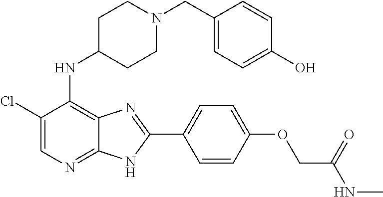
C1(Cl)=CN=C2C(=C1NC1CCN(CC3=CC=C(O)C=C3)CC1)N=C(C1=CC=C(OCC(NC)=O)C=C1)N2
